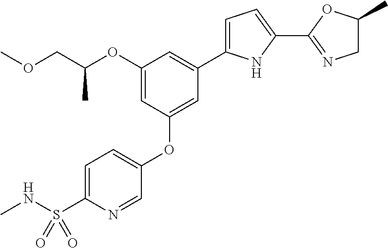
C1(OC(COC)C)=CC(OC2=CC=C(S(=O)(NC)=O)N=C2)=CC(C2=CC=C(C3=NCC(C)O3)N2)=C1
